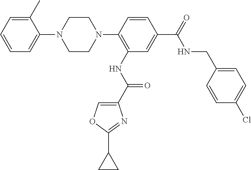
C1=C(C)C(N2CCN(C3=C(NC(=O)C4=COC(C5CC5)=N4)C=C(C(NCC4=CC=C(Cl)C=C4)=O)C=C3)CC2)=CC=C1
